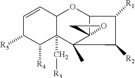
C1=CC2C(C[R3])(C([R4])C1[R5])C1(C)C3(C(O2)C([R1])C1[R2])CO3
